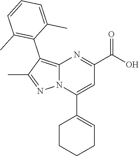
C12=C(C3=C(C)C=CC=C3C)C(C)=NN1C(C1=CCCCC1)=CC(C(O)=O)=N2
